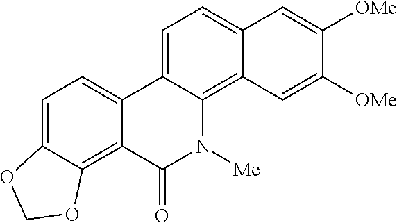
C1=C2C(=C3C(=C1)C=C([OMe])C([OMe])=C3)N([Me])C(=O)C1=C3C(=CC=C21)OCO3
